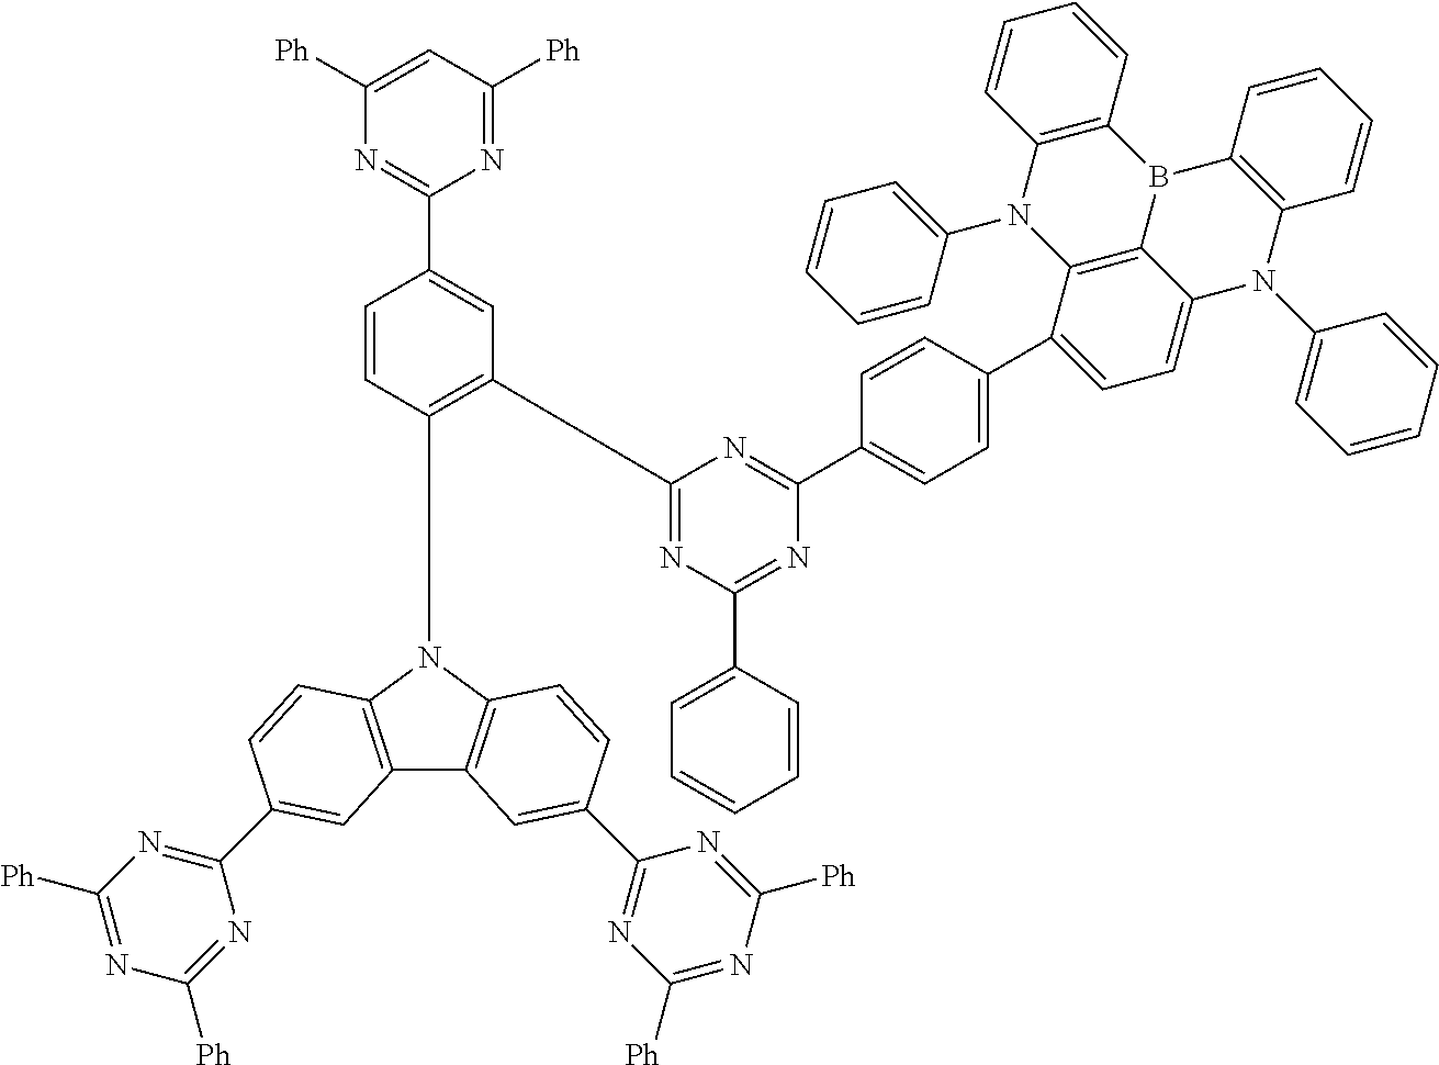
N1=C([Ph])C=C([Ph])N=C1C1=CC(C2=NC(C3=CC=CC=C3)=NC(C3=CC=C(C4=CC=C5C6=C4N(C4=CC=CC=C4)C4=C(B6C6=C(N5C5=CC=CC=C5)C=CC=C6)C=CC=C4)C=C3)=N2)=C(N2C3=C(C4=C2C=CC(C2=NC([Ph])=NC([Ph])=N2)=C4)C=C(C2=NC([Ph])=NC([Ph])=N2)C=C3)C=C1
